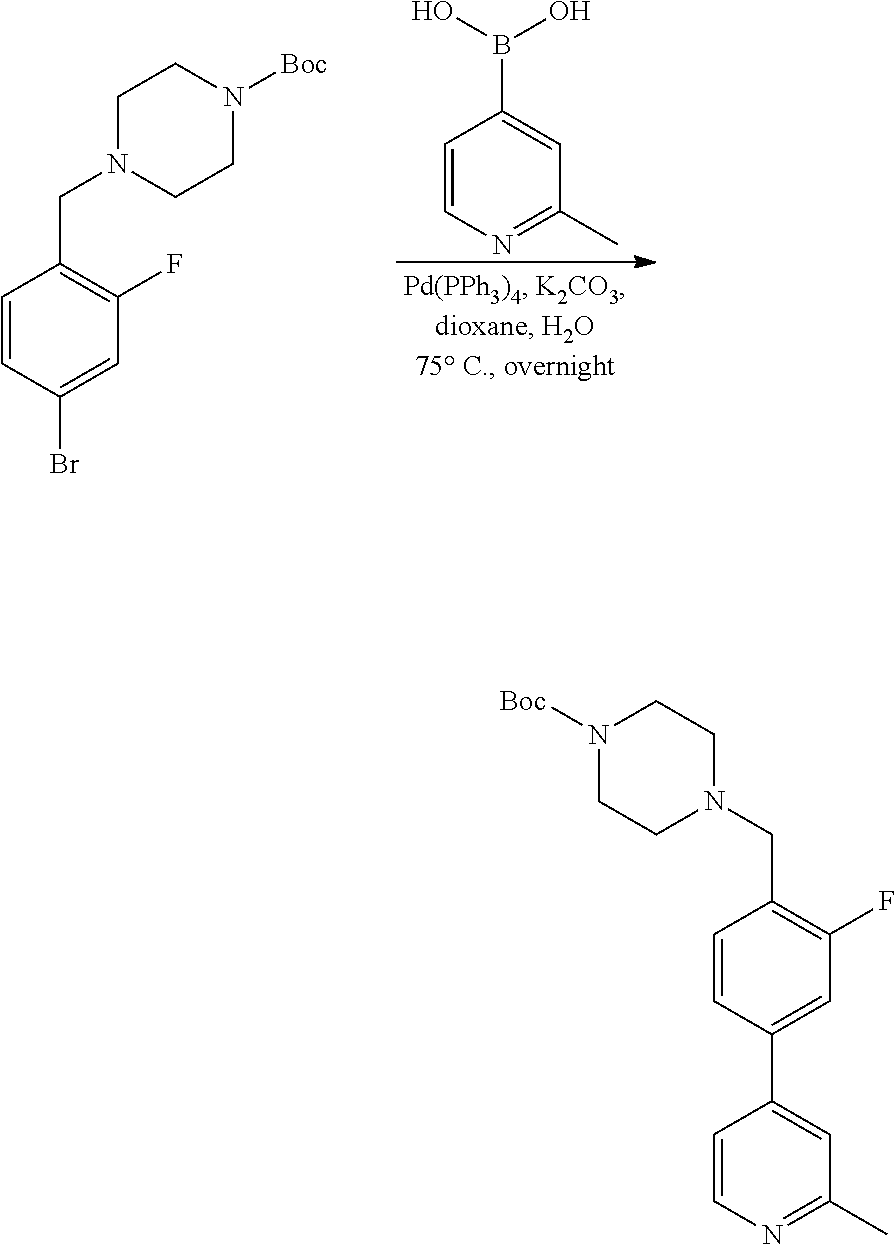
C1=CN=C(C)C=C1B(O)O.C1=CC(Br)=CC(F)=C1CN1CCN([Boc])CC1.C1=CC(C2=CC(C)=NC=C2)=CC(F)=C1CN1CCN([Boc])CC1
